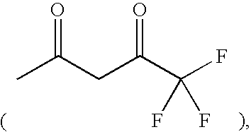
O=C(CC(C(F)(F)F)=O)C
